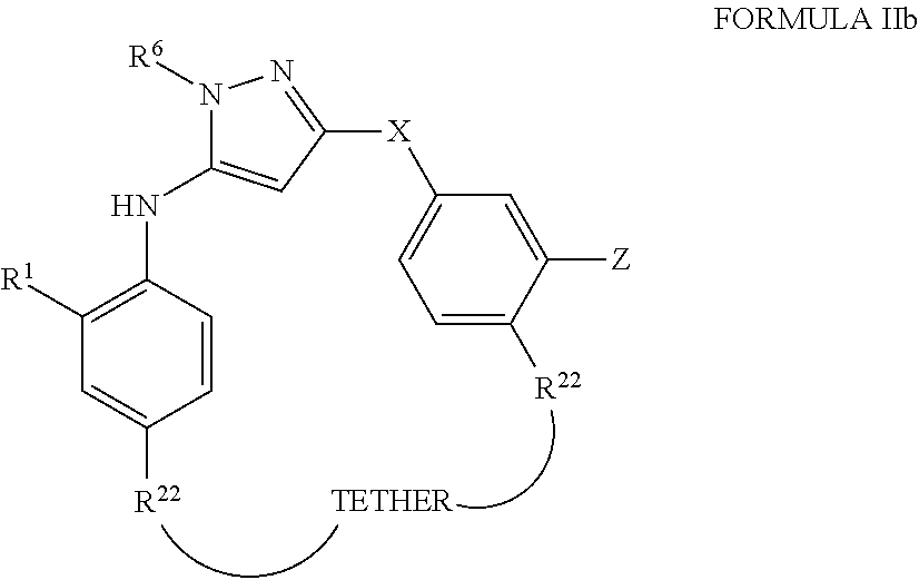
C1([R1])=C(NC2=CC([X]C3=CC=C([R22])C([Z])=C3)=NN2[R6])C=CC([R22])=C1
